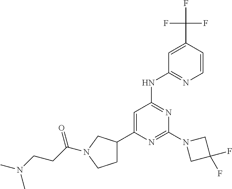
N1=C(N2CC(F)(F)C2)N=C(NC2=NC=CC(C(F)(F)F)=C2)C=C1C1CCN(C(CCN(C)C)=O)C1
